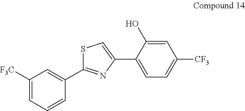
C1([F3C])=CC=CC(C2=NC(C3=CC=C([CF3])C=C3O)=CS2)=C1
